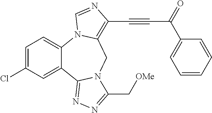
C1=C(Cl)C=C2C(=C1)N1C(=C(C#CC(C3=CC=CC=C3)=O)N=C1)CN1C2=NN=C1C[OMe]
